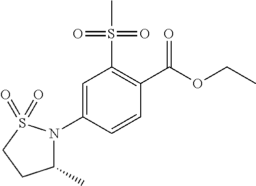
C1=C(N2C(C)CCS2(=O)=O)C=CC(C(OCC)=O)=C1S(C)(=O)=O
